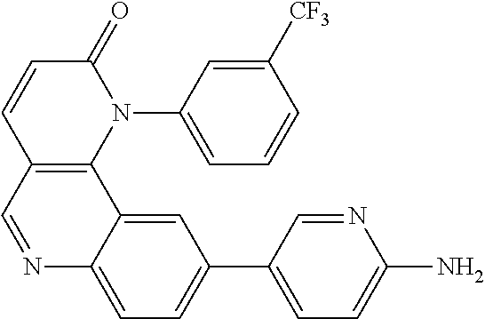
C1=C2C(=CC=C1C1=CC=C(N)N=C1)N=CC1=C2N(C2=CC=CC([CF3])=C2)C(=O)C=C1
